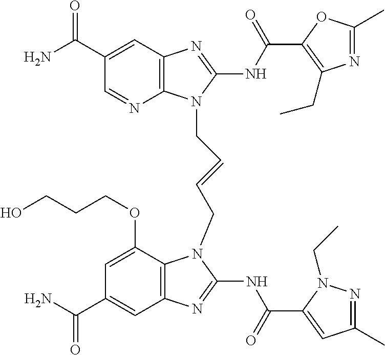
C1(C(N)=O)=CC2=C(N=C1)N(CC=CCN1C3=C(C=C(C(N)=O)C=C3OCCCO)N=C1NC(=O)C1=CC(C)=NN1CC)C(NC(=O)C1=C(CC)N=C(C)O1)=N2
